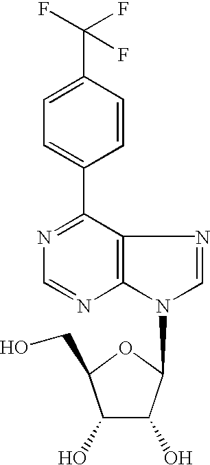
C1(C2=CC=C(C(F)(F)F)C=C2)=NC=NC2=C1N=CN2C1C(O)C(O)C(CO)O1
